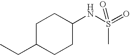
C1C(CC)CCC(NS(=O)(C)=O)C1
